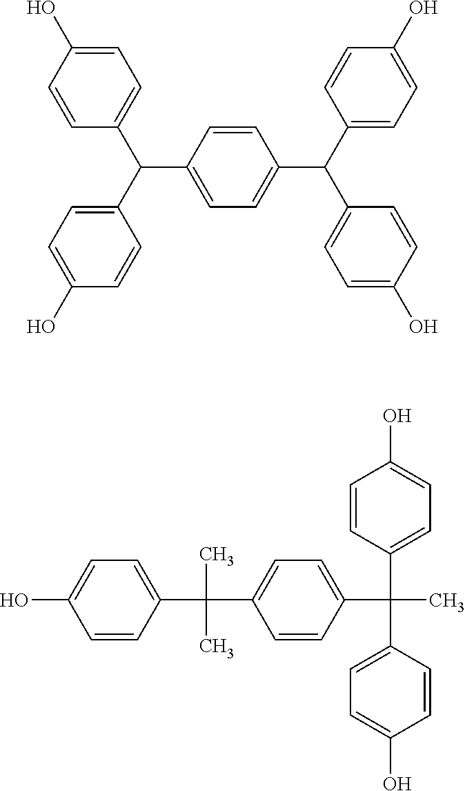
C1=CC(C(C2=CC=C(O)C=C2)C2=CC=C(O)C=C2)=CC=C1C(C1=CC=C(O)C=C1)C1=CC=C(O)C=C1.C1=CC(C(C)(C)C2=CC=C(C(C3=CC=C(O)C=C3)(C)C3=CC=C(O)C=C3)C=C2)=CC=C1O
